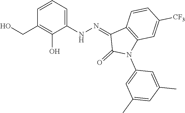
C12=C(C=C([CF3])C=C1)N(C1=CC(C)=CC(C)=C1)C(=O)C2=NNC1=CC=CC(CO)=C1O
